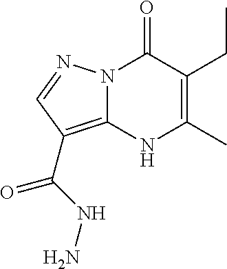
N12C(=C(C(=O)NN)C=N1)NC(C)=C(CC)C2=O
